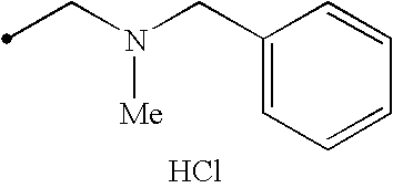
C(N(CC1=CC=CC=C1)[Me])C.Cl
